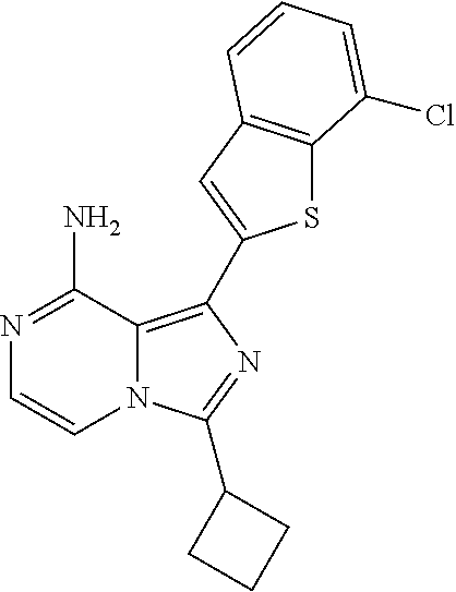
N12C(=C(C3=CC4=C(S3)C(Cl)=CC=C4)N=C1C1CCC1)C(N)=NC=C2
